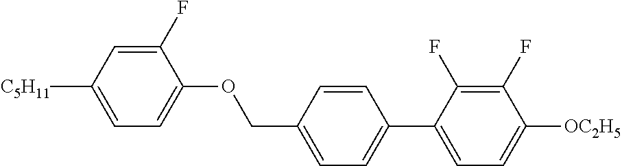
C1(F)=CC([C5H11])=CC=C1OCC1=CC=C(C2=CC=C([OC2H5])C(F)=C2F)C=C1
